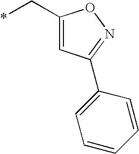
C(*)C1=CC(C2=CC=CC=C2)=NO1
